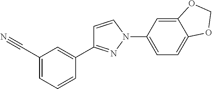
C1(C#N)=CC=CC(C2=NN(C3=CC=C4C(=C3)OCO4)C=C2)=C1
